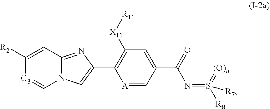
C1([R2])=CC2=NC(C3=C([X11][R11])C=C(C(=O)N=S([R8])(=[(O)n])[R7])C=[A]3)=CN2C=[G3]1
